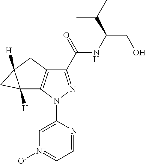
C1=NC(N2N=C(C(NC(C(C)C)CO)=O)C3=C2C2([H])C([H])(C3)C2)=C[N+]([O-])=C1
